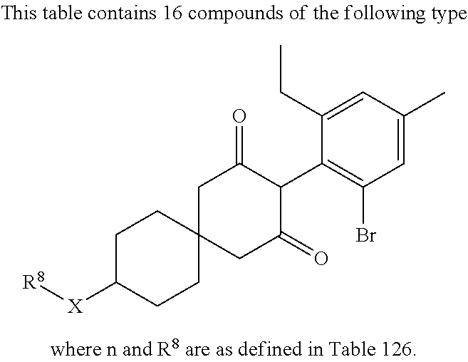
C1C(=O)C(C2=C(Br)C=C(C)C=C2CC)C(=O)CC12CCC([X][R8])CC2
